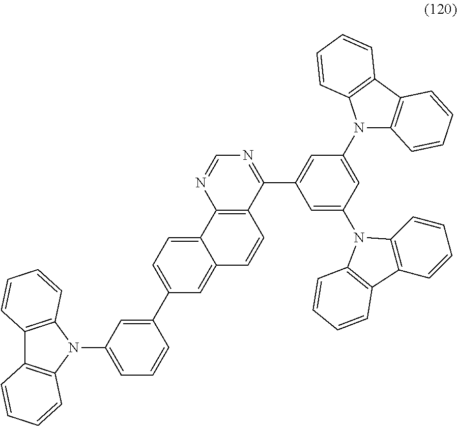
C1(N2C3=C(C4=C2C=CC=C4)C=CC=C3)=CC=CC(C2=CC=C3C(=C2)C=CC2=C3N=CN=C2C2=CC(N3C4=C(C5=C3C=CC=C5)C=CC=C4)=CC(N3C4=C(C=CC=C4)C4=C3C=CC=C4)=C2)=C1
